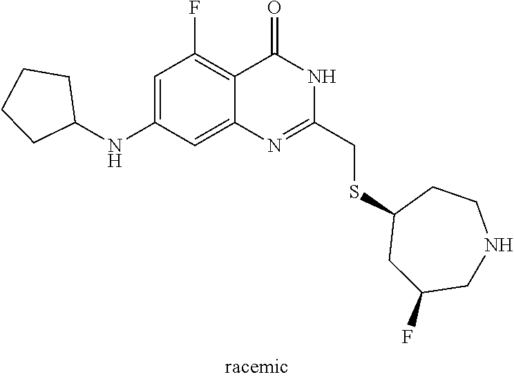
C1(NC2CCCC2)=CC(F)=C2C(=C1)N=C(CSC1CC(F)CNCC1)NC2=O
